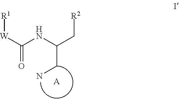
[W](C(NC(C[R2])CN)=O)[R1].[A]
